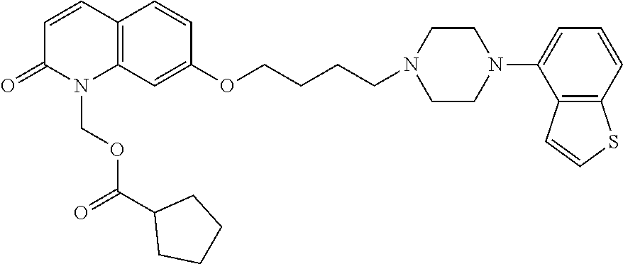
C12=C(C=C(OCCCCN3CCN(C4=CC=CC5=C4C=CS5)CC3)C=C1)N(COC(C1CCCC1)=O)C(=O)C=C2
